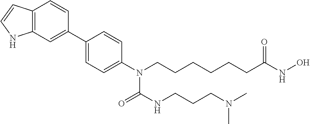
C12=C(C=C(C3=CC=C(N(CCCCCCC(NO)=O)C(NCCCN(C)C)=O)C=C3)C=C1)NC=C2
